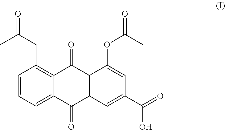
C1=CC=C2C(=C1CC(=O)C)C(=O)C1C(C2=O)C=C(C(=O)O)C=C1OC(C)=O
